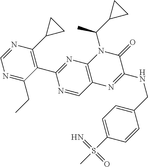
C1=NC(C2CC2)=C(C2=NC3=C(C=N2)N=C(NCC2=CC=C(S(C)(=O)=N)C=C2)C(=O)N3C(C2CC2)C)C(CC)=N1
